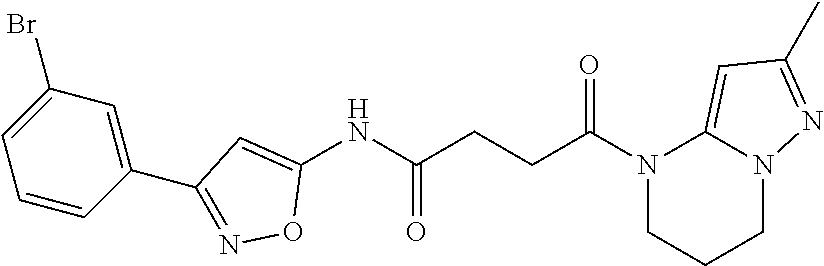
N1(C(CCC(NC2=CC(C3=CC(Br)=CC=C3)=NO2)=O)=O)CCCN2C1=CC(C)=N2
